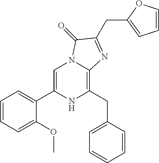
C1=C(C2=CC=CC=C2OC)NC(CC2=CC=CC=C2)=C2N1C(=O)C(CC1=CC=CO1)=N2
